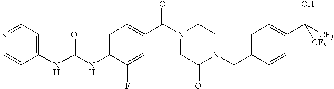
N1=CC=C(NC(NC2=CC=C(C(=O)N3CC(=O)N(CC4=CC=C(C(O)([CF3])[CF3])C=C4)CC3)C=C2F)=O)C=C1
